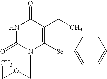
N1C(=O)N(COCC)C([Se]C2=CC=CC=C2)=C(CC)C1=O
